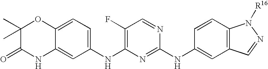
C1(F)=C(NC2=CC=C3C(=C2)NC(=O)C(C)(C)O3)N=C(NC2=CC3=C(C=C2)N([R16])N=C3)N=C1
